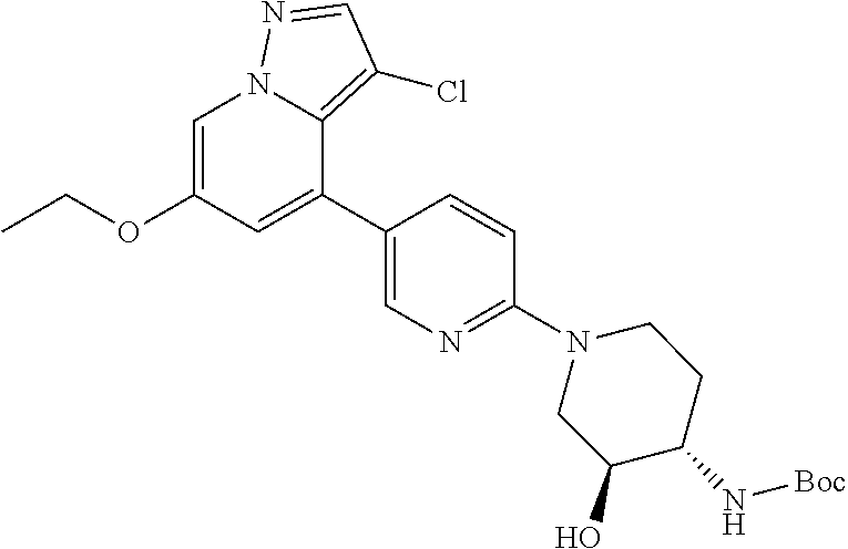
C(OC1=CN2C(=C(Cl)C=N2)C(C2=CN=C(N3CC(O)C(N[Boc])CC3)C=C2)=C1)C
